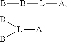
BB[L][A].[L](B)(B)[A]
